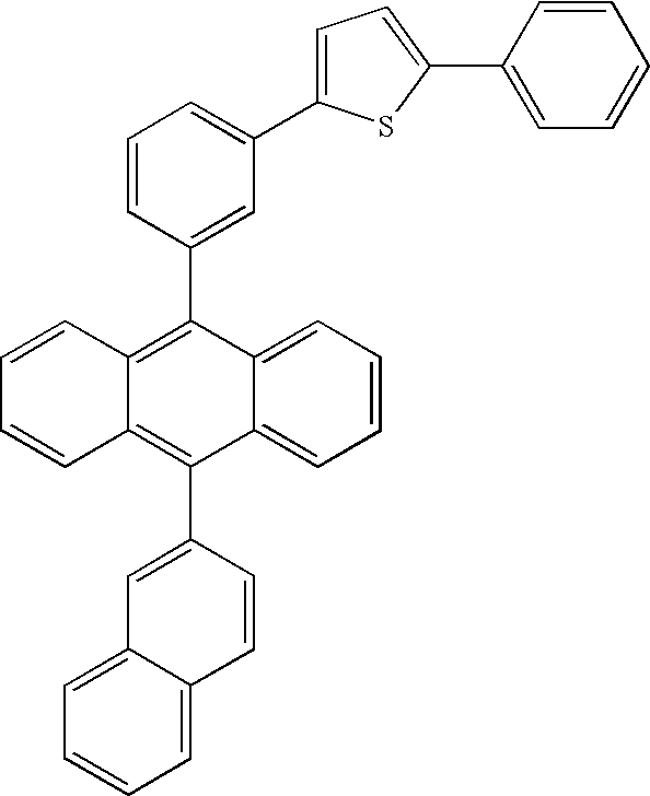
C12=CC=CC=C1C(C1=CC3=CC=CC=C3C=C1)=C1C(=C2C2=CC(C3=CC=C(C4=CC=CC=C4)S3)=CC=C2)C=CC=C1
